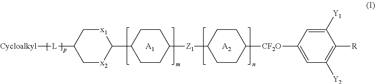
C1[x2]C(C2CCC([Z1]C3CCC([CF2O]C4=CC([Y2])=C([R])C([Y1])=C4)CC3)CC2)[x1]CC1[L][Cycloalkyl].[A1].[A2]
